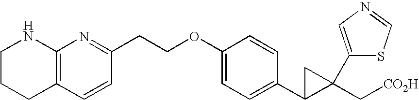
C12=C(CCCN1)C=CC(CCOC1=CC=C(C3C(C[CO2H])(C4=CN=CS4)C3)C=C1)=N2
